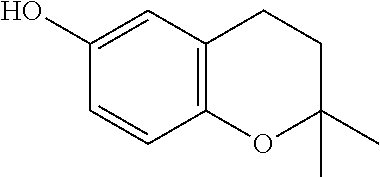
C1(O)=CC2=C(C=C1)OC(C)(C)CC2
